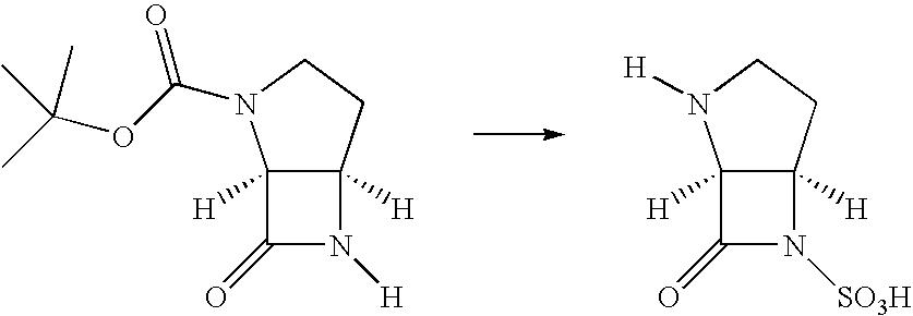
C12([H])C([H])(CCN1C(OC(C)(C)C)=O)N([H])C2=O.C12([H])C([H])(CCN1[H])N([SO3H])C2=O
